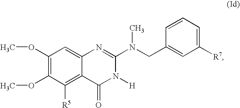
C1(OC)=C(OC)C([R5])=C2C(=C1)N=C(N(CC1=CC([R7])=CC=C1)C)N([H])C2=O
